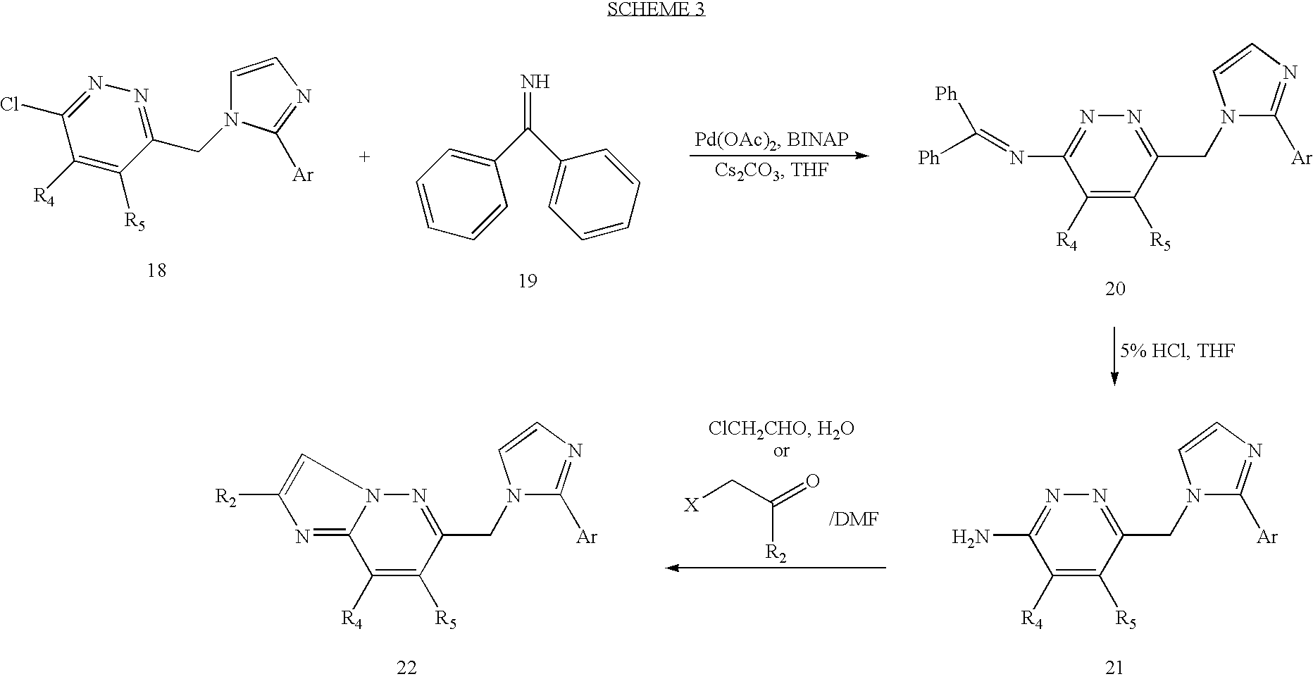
C1(CN2C=CN=C2[Ar])=NN=C(Cl)C([R4])=C1[R5].C1=CC=CC(C(C2=CC=CC=C2)=N)=C1.C1([R4])=C([R5])C(CN2C([Ar])=NC=C2)=NN=C1N=C([Ph])[Ph].C1([R4])=C([R5])C(CN2C([Ar])=NC=C2)=NN2C1=NC([R2])=C2.[X]CC(=O)[R2].[/DMF].C1([R4])=C([R5])C(CN2C([Ar])=NC=C2)=NN=C1N
